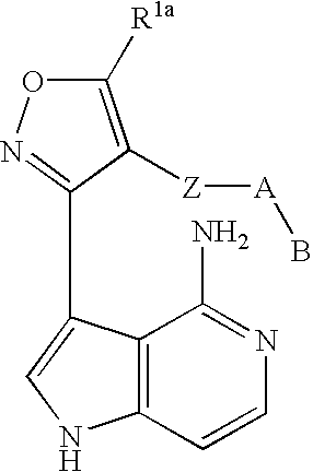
C1([R1a])=C([Z][A]B)C(C2=CNC3=C2C(N)=NC=C3)=NO1
